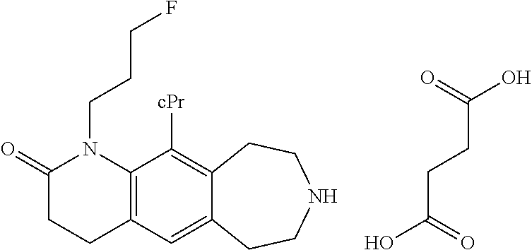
O=C(O)CCC(=O)O.C1(=O)CCC2=C(N1CCCF)C([cPr])=C1C(=C2)CCNCC1
